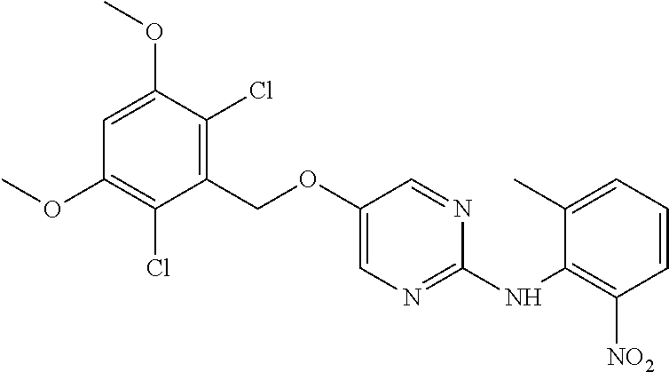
C1=C(OC)C(Cl)=C(COC2=CN=C(NC3=C([NO2])C=CC=C3C)N=C2)C(Cl)=C1OC
